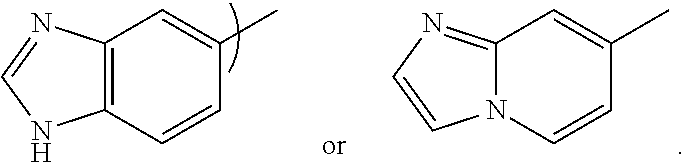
C12=C(C=CC(C)=C1)NC=N2.C12=NC=CN1C=CC(C)=C2
